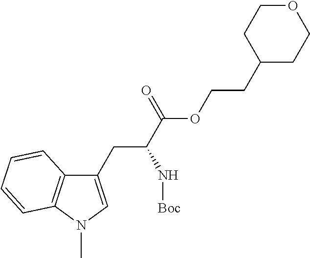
C1(CC(C(OCCC2CCOCC2)=O)N[Boc])=CN(C)C2=C1C=CC=C2
